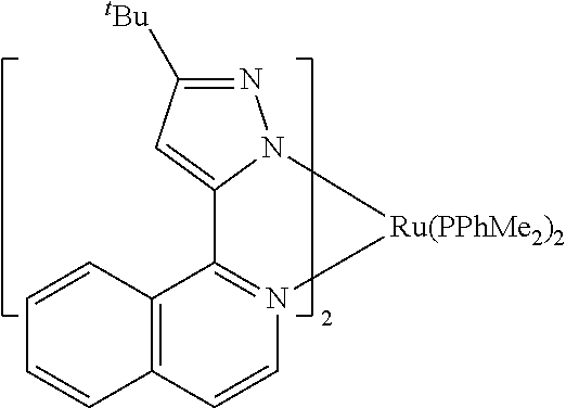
C1=CC2=C(C3=N1[Ru(PPhMe2)2]N1C3=CC([tBu])=N1)C=CC=C2
